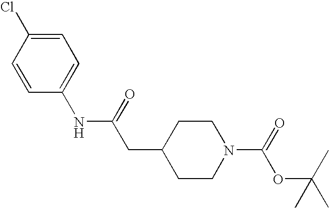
C1=CC(NC(CC2CCN(C(=O)OC(C)(C)C)CC2)=O)=CC=C1Cl
